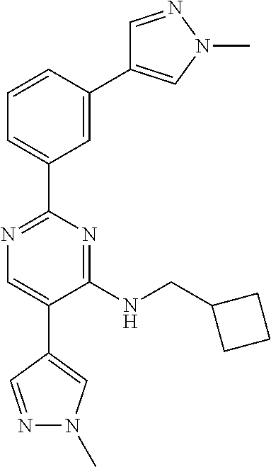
N1=C(C2=CC=CC(C3=CN(C)N=C3)=C2)N=C(NCC2CCC2)C(C2=CN(C)N=C2)=C1
